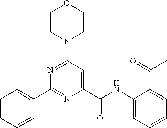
C1=CC=CC(C2=NC(C(NC3=CC=CC=C3C(=O)C)=O)=CC(N3CCOCC3)=N2)=C1
